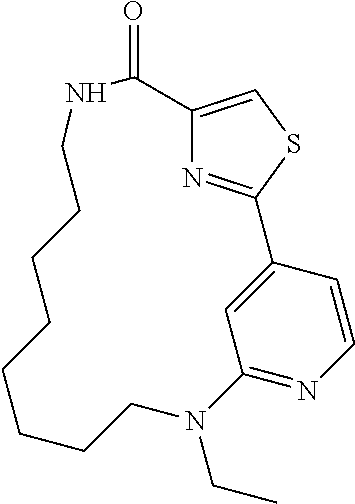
C12=CSC(=N1)C1=CC(=NC=C1)N(CC)CCCCCCCCNC2=O
